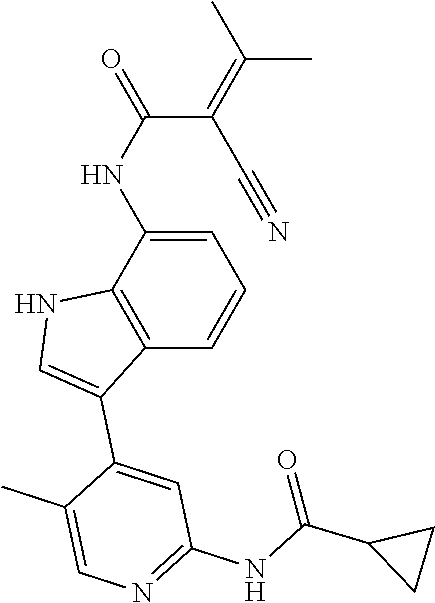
C1=C(NC(C(=C(C)C)C#N)=O)C2=C(C=C1)C(C1=CC(NC(=O)C3CC3)=NC=C1C)=CN2
